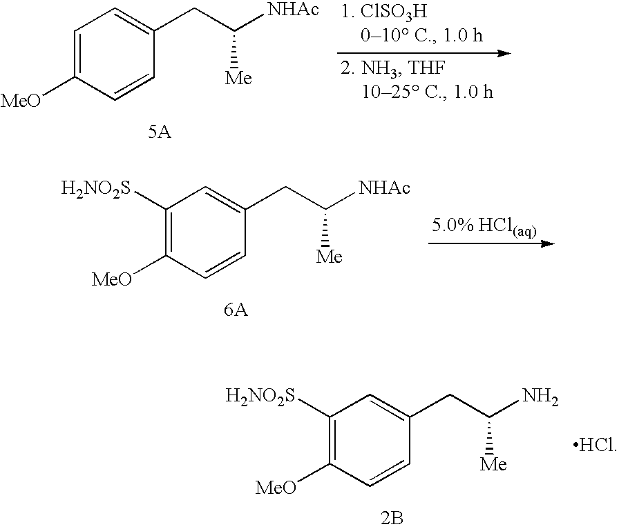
C1=C([MeO])C=CC(CC([NHAc])[Me])=C1.C1([H2NO2S])=C([MeO])C=CC(CC([NHAc])[Me])=C1.C1([H2NO2S])=C([MeO])C=CC(CC(N)[Me])=C1.[2B].[HCl]
